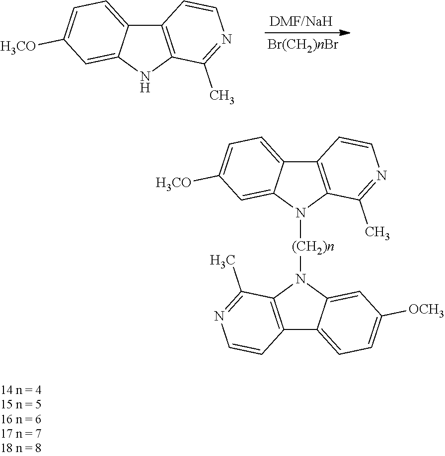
C12=C(NC3=CC([H3CO])=CC=C13)C(C)=NC=C2.C12=C(N([(CH2)n]N3C4=CC([OCH3])=CC=C4C4=C3C(C)=NC=C4)C3=CC([H3CO])=CC=C13)C(C)=NC=C2
